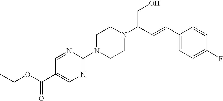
N1=C(N2CCN(C(C=CC3=CC=C(F)C=C3)CO)CC2)N=CC(C(OCC)=O)=C1
